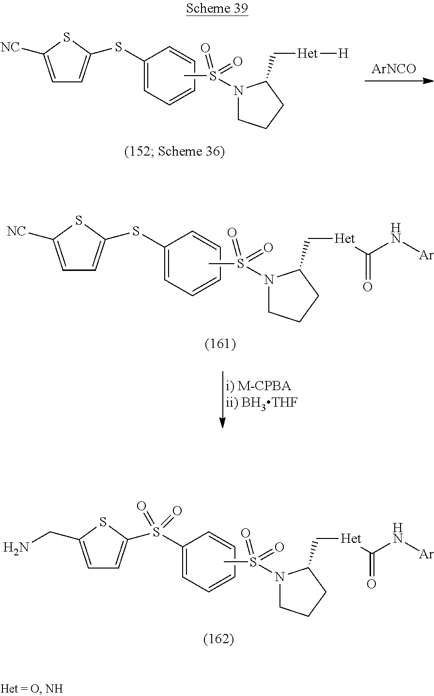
[ArNCO].C1=C([NC])SC(SC2=CC=CC=C2)=C1.CS(N1CCCC1C[Het][H])(=O)=O.C1=C(CN)SC(S(C2=CC=CC=C2)(=O)=O)=C1.CS(N1CCCC1C[Het]C(=O)N[Ar])(=O)=O.C1=C([NC])SC(SC2=CC=CC=C2)=C1.CS(N1CCCC1C[Het]C(=O)N[Ar])(=O)=O
